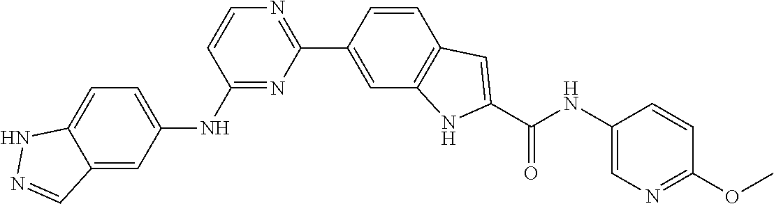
C1(C2=CC3=C(C=C2)C=C(C(NC2=CN=C(OC)C=C2)=O)N3)=NC=CC(NC2=CC=C3C(=C2)C=NN3)=N1
